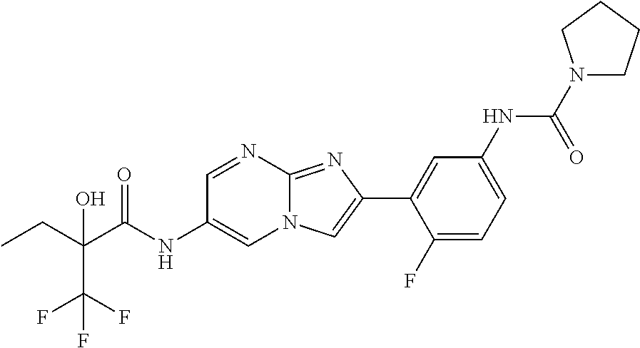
C1=NC2=NC(C3=CC(NC(N4CCCC4)=O)=CC=C3F)=CN2C=C1NC(=O)C(CC)(O)C(F)(F)F
